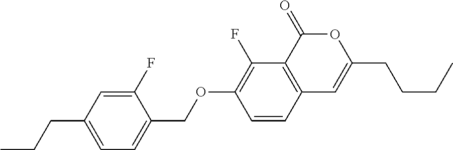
C12=C(C(=O)OC(CCCC)=C1)C(F)=C(OCC1=CC=C(CCC)C=C1F)C=C2
